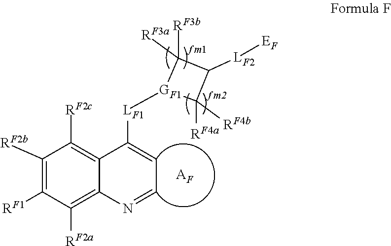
[AF].C1([RF2b])=C([RF1])C([RF2a])=C2C(=C1[RF2c])C([LF1][GF1]1C([RF4a])([RF4b])C([LF2][EF])C1([RF3b])[RF3a])=CC=N2
